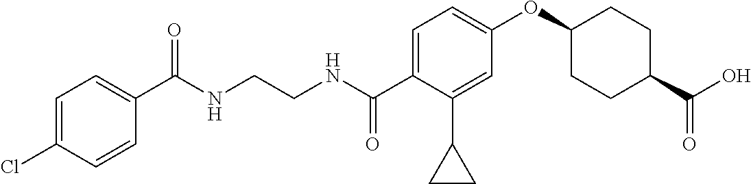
C1(C(NCCNC(C2=CC=C(OC3CCC(C(O)=O)CC3)C=C2C2CC2)=O)=O)=CC=C(Cl)C=C1
